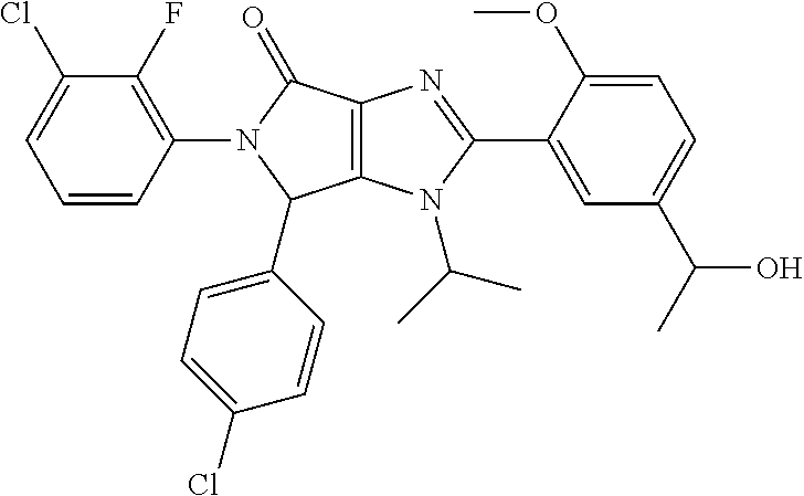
C12=C(N(C(C)C)C(C3=CC(C(O)C)=CC=C3OC)=N1)C(C1=CC=C(Cl)C=C1)N(C1=C(F)C(Cl)=CC=C1)C2=O
